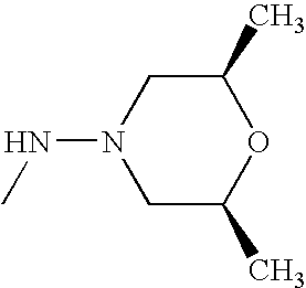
C1(C)CN(NC)CC(C)O1
